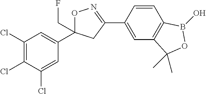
C1(C2=NOC(C3=CC(Cl)=C(Cl)C(Cl)=C3)(CF)C2)=CC2=C(C=C1)B(O)OC2(C)C
